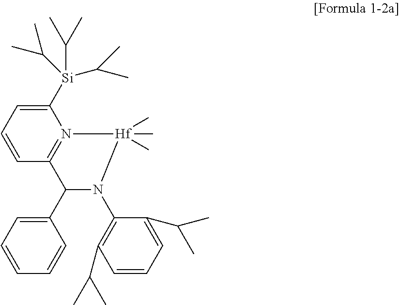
C1([Si](C(C)C)(C(C)C)C(C)C)=CC=CC2=N1[Hf](C)(C)(C)N(C1=C(C(C)C)C=CC=C1C(C)C)C2C1=CC=CC=C1
